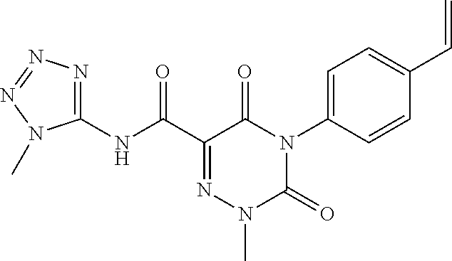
C1(NC(C2=NN(C)C(=O)N(C3=CC=C(C=C)C=C3)C2=O)=O)=NN=NN1C
